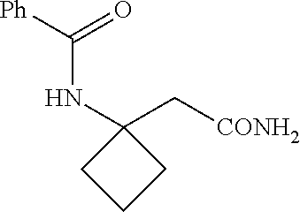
C1(C[CONH2])(NC([Ph])=O)CCC1
